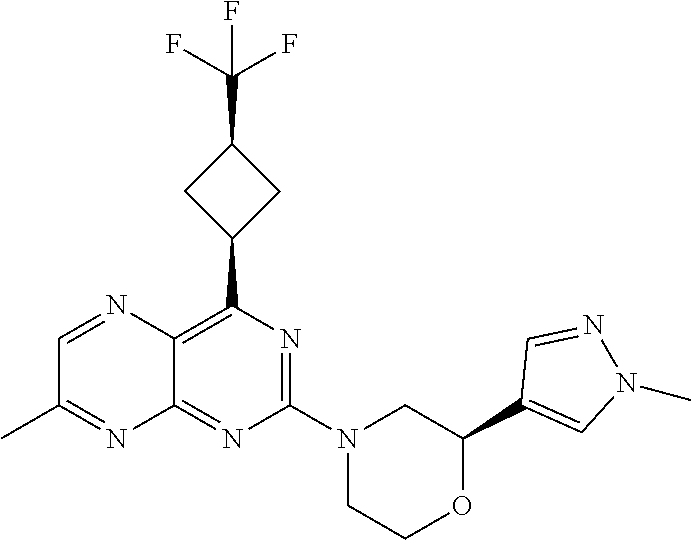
N1=C(N2CC(C3=CN(C)N=C3)OCC2)N=C2C(=C1C1CC(C(F)(F)F)C1)N=CC(C)=N2
